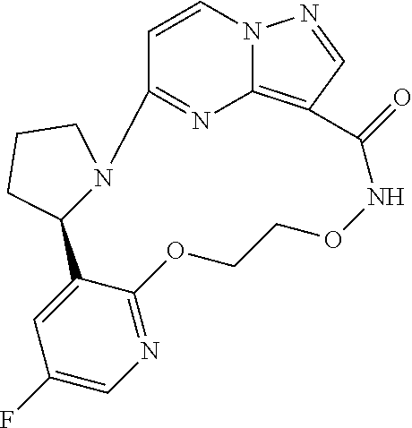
C1=CN2C3=C(C=N2)C(=O)NOCCOC2=NC=C(F)C=C2C2N(C1=N3)CCC2
